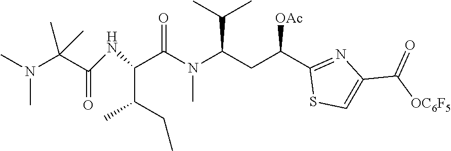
C(C(CC)C)(C(N(C)C(CC(C1=NC(C([OC6F5])=O)=CS1)[OAc])C(C)C)=O)NC(=O)C(N(C)C)(C)C
